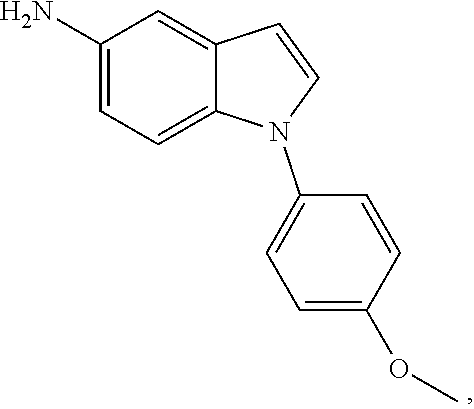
C1(N)=CC=C2C(=C1)C=CN2C1=CC=C(OC)C=C1
